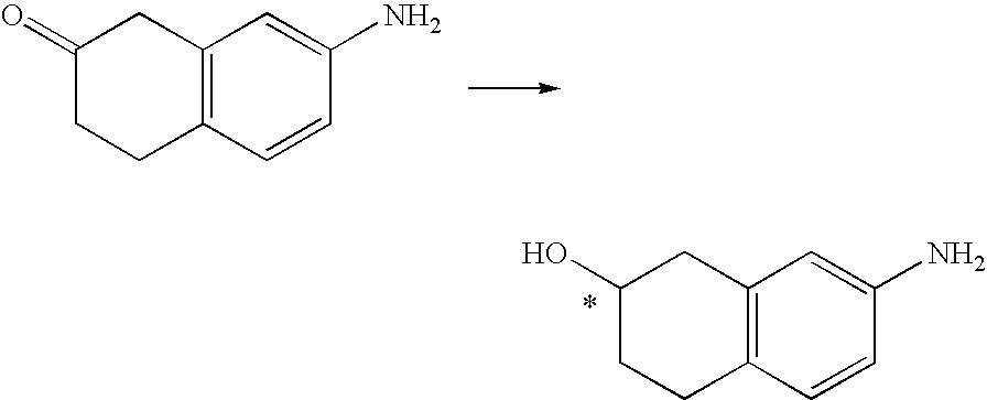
C12=C(C=CC(N)=C1)CCC(=O)C2.C12=C(C=CC(N)=C1)CCC(O)C2
